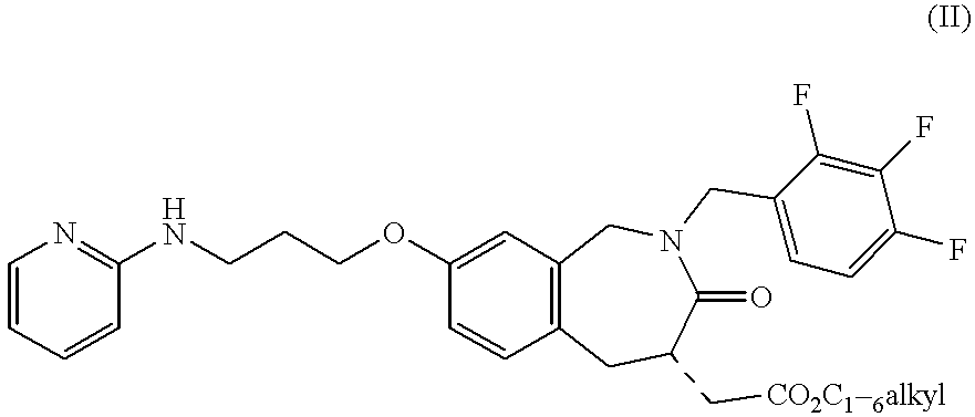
C1=CC=CC(NCCCOC2=CC3=C(C=C2)CC(C[CO2C16alkyl])C(=O)N(CC2=CC=C(F)C(F)=C2F)C3)=N1
